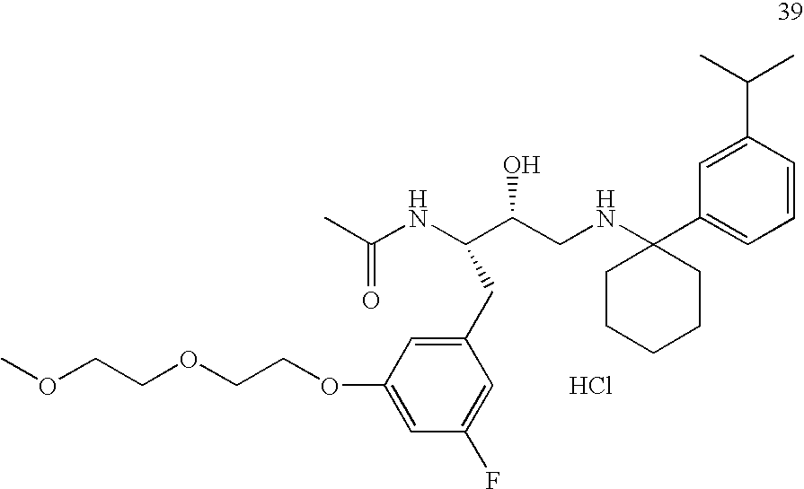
CC(NC(C(CNC1(C2=CC=CC(C(C)C)=C2)CCCCC1)O)CC1=CC(OCCOCCOC)=CC(F)=C1)=O.Cl
